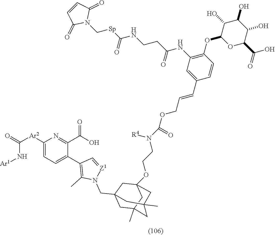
O=C([Ar2]C1=CC=C(C2=C(C)N(CC34CC5(C)CC(OCCN([R4])C(=O)OCC=CC6=CC(NC(=O)CCNC(=O)[Sp]CN7C(=O)C=CC7=O)=C(OC7OC(C(O)=O)C(O)C(O)C7O)C=C6)(C3)CC(C)(C5)C4)[Z1]=C2)C(C(O)=O)=N1)N[Ar1]
